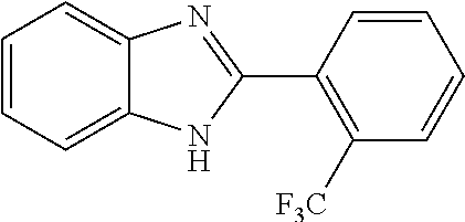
C1=CC=C2C(=C1)N=C(C1=C([CF3])C=CC=C1)N2
